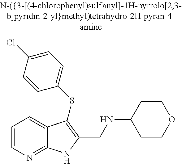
C(C1=C(SC2=CC=C(Cl)C=C2)C2=CC=CN=C2N1)NC1CCOCC1
